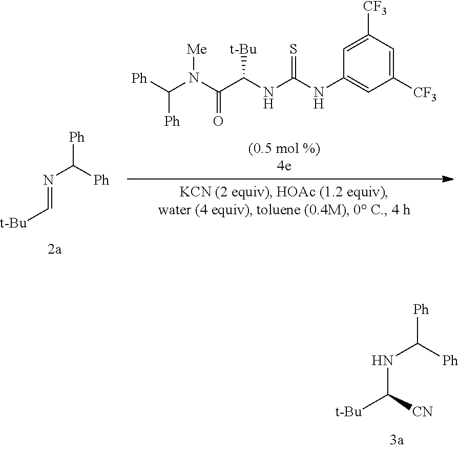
[Ph]C([Ph])N=C[t-Bu].[Ph]C(N(C(C(NC(NC1=CC([CF3])=CC([CF3])=C1)=S)[t-Bu])=O)[Me])[Ph].[Ph]C([Ph])NC([t-Bu])[CN]
